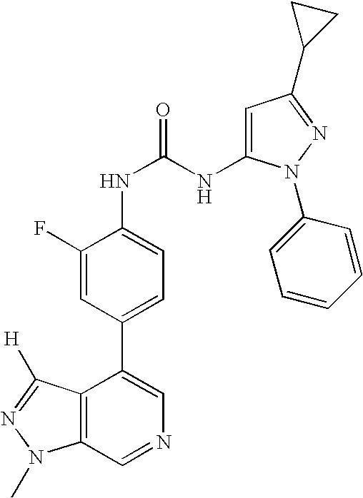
C12=C(C=NC=C1C1=CC=C(NC(NC3=CC(C4CC4)=NN3C3=CC=CC=C3)=O)C(F)=C1)N(C)N=C2[H]
